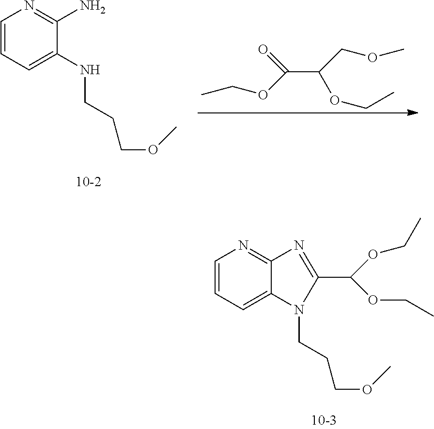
C1=CC=C2C(=N1)N=C(C(OCC)OCC)N2CCCOC.C1=CC=C(NCCCOC)C(N)=N1.CCOC(C(OCC)COC)=O
